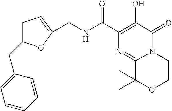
C1(C(NCC2=CC=C(CC3=CC=CC=C3)O2)=O)=C(O)C(=O)N2C(=N1)C(C)(C)OCC2
